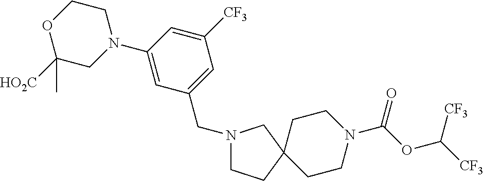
C1(N2CC([HO2C])(C)OCC2)=CC(CN2CCC3(CCN(C(OC([CF3])[CF3])=O)CC3)C2)=CC([CF3])=C1
